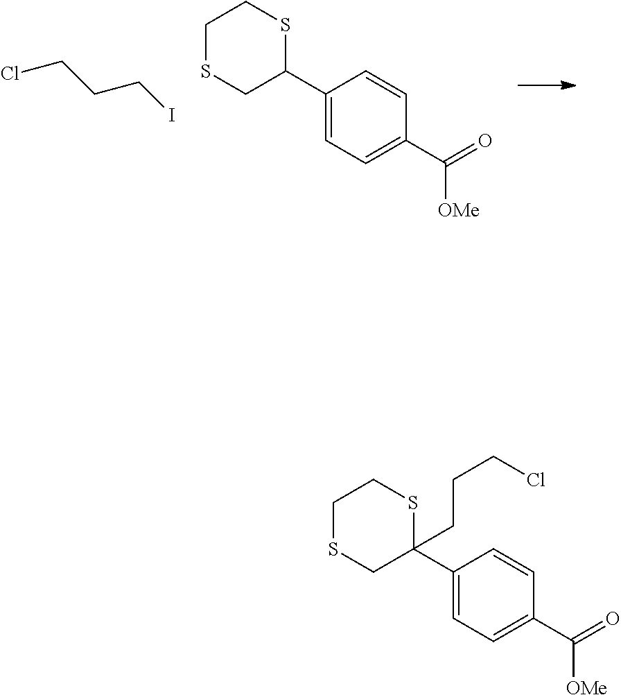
C1(C2(CCCCl)SCCSC2)=CC=C(C(=O)[OMe])C=C1.C1(C2SCCSC2)=CC=C(C(=O)[OMe])C=C1.ClCCCI
